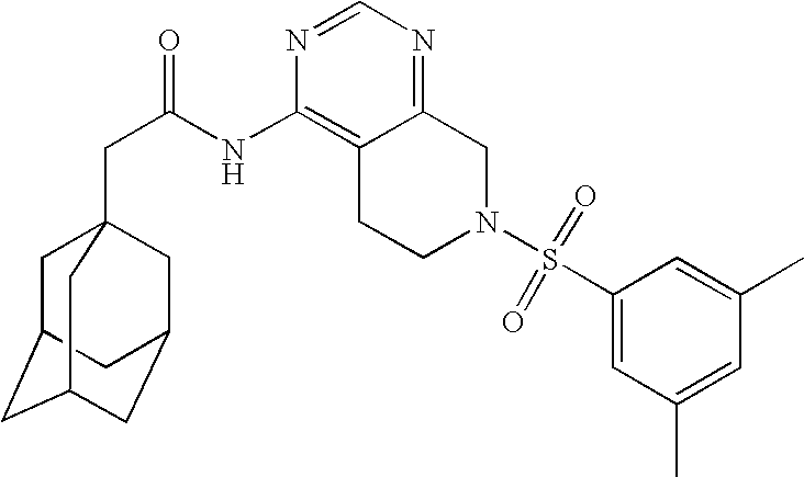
C1C2CC3CC(CC1(CC(=O)NC1=C4C(=NC=N1)CN(S(C1=CC(C)=CC(C)=C1)(=O)=O)CC4)C3)C2
